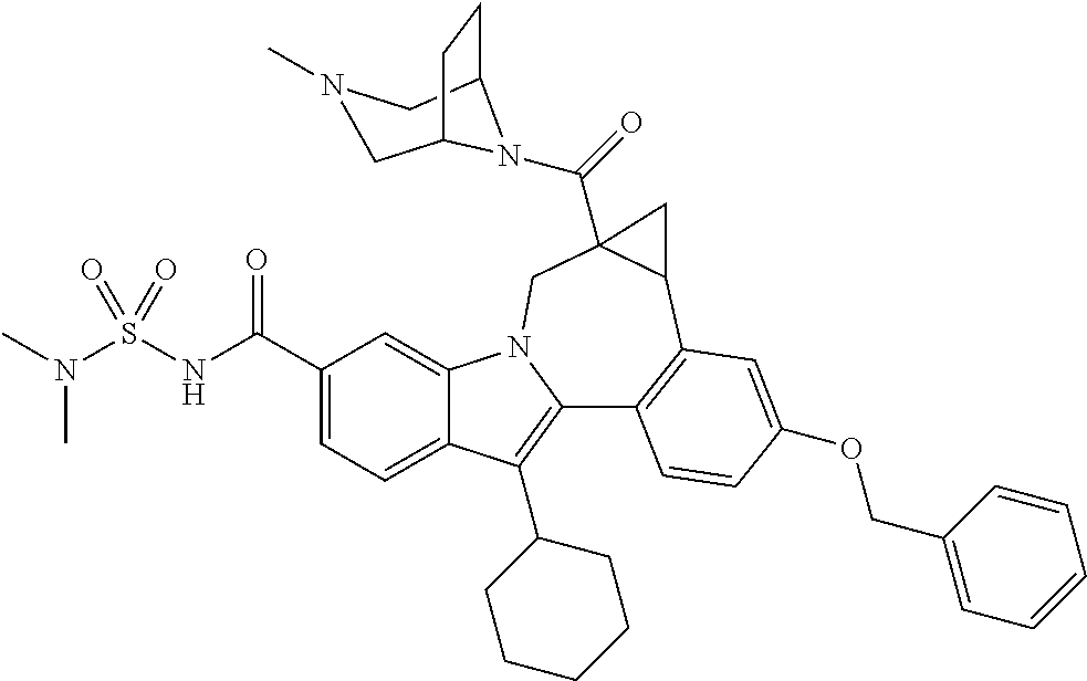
C1(C(NS(N(C)C)(=O)=O)=O)=CC=C2C(=C1)N1C(=C2C2CCCCC2)C2=C(C3CC3(C(=O)N3C4CCC3CN(C)C4)C1)C=C(OCC1=CC=CC=C1)C=C2
